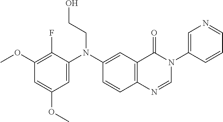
C1=C(N(CCO)C2=CC3=C(C=C2)N=CN(C2=CN=CC=C2)C3=O)C(F)=C(OC)C=C1OC
